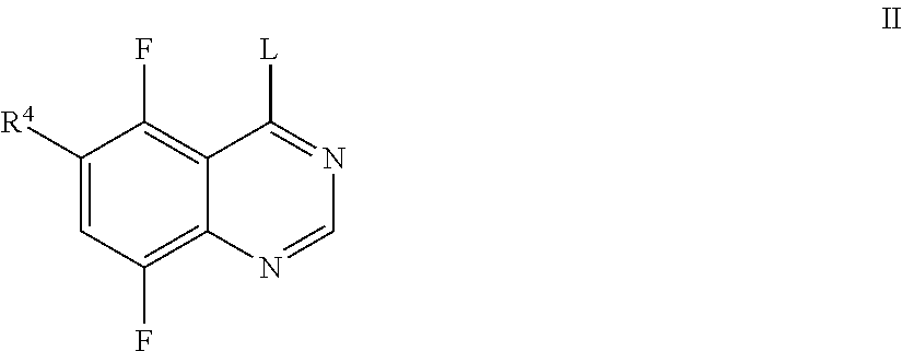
C1([R4])=CC(F)=C2C(=C1F)C([L])=NC=N2
